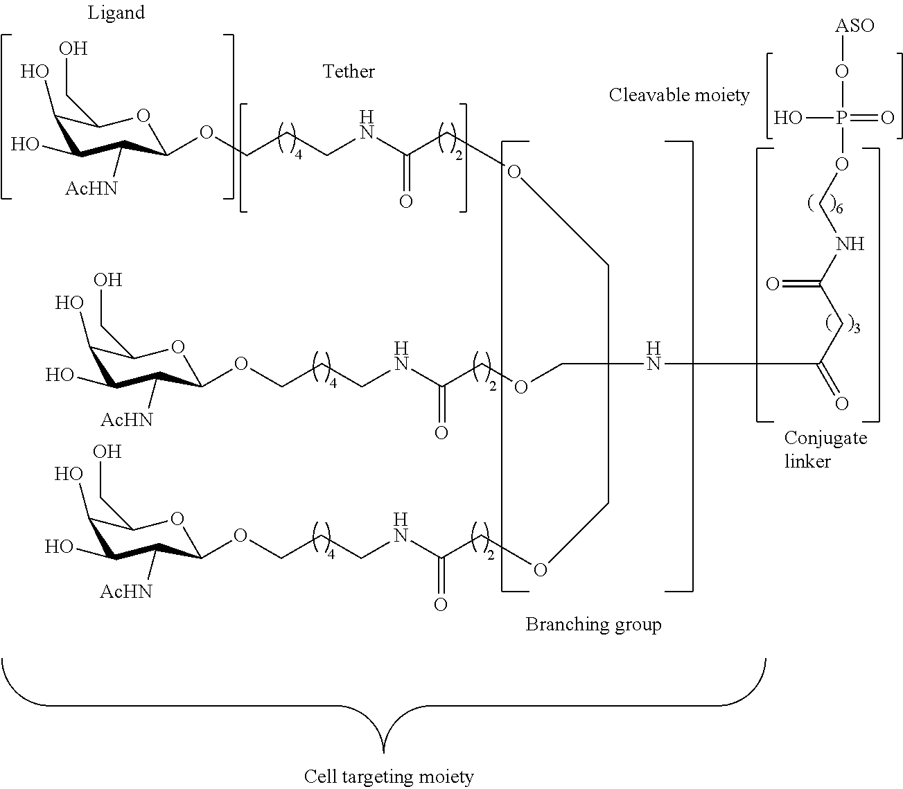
C1(O)C(O)C([AcHN])C(OCCCNC(COCC(COCC(NCCCOC2C([AcHN])C(O)C(O)C(CO)O2)=O)(NC(=O)CC(NCOP(=O)(O)O[ASO])=O)COCC(NCCCOC2C([AcHN])C(O)C(O)C(CO)O2)=O)=O)OC1CO
